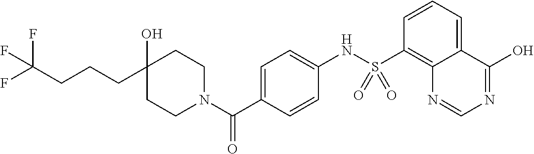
C1CN(C(C2=CC=C(NS(C3=C4C(=CC=C3)C(O)=NC=N4)(=O)=O)C=C2)=O)CCC1(O)CCCC(F)(F)F
